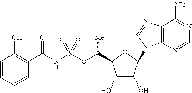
C12=C(N=CN=C1N)N(C1C(O)C(O)C(C(OS(NC(C3=C(O)C=CC=C3)=O)(=O)=O)[Me])O1)C=N2
